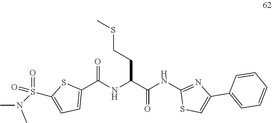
N(C(C(NC1=NC(C2=CC=CC=C2)=CS1)=O)CCSC)C(=O)C1=CC=C(S(N(C)C)(=O)=O)S1
